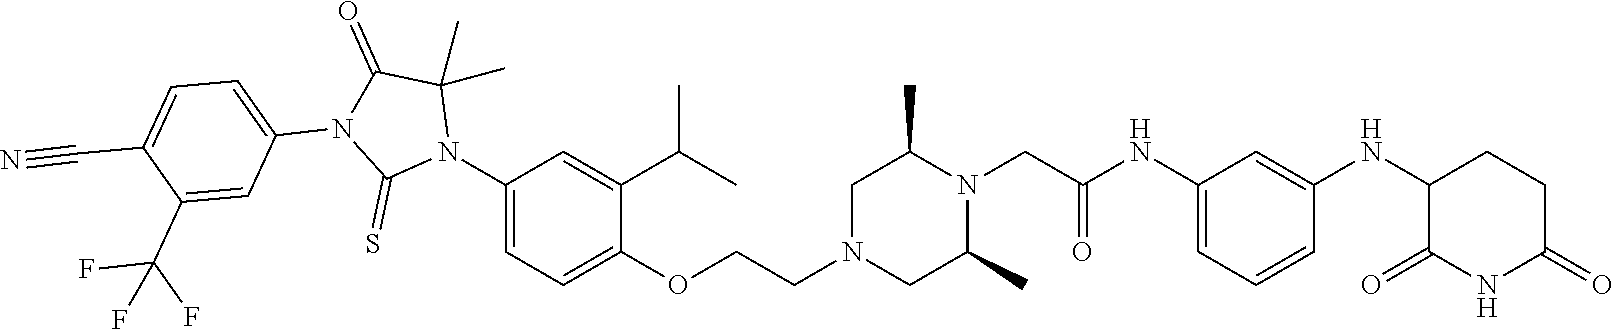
C1=C(NC(CN2C(C)CN(CCOC3=CC=C(N4C(C)(C)C(=O)N(C5=CC=C(C#N)C(C(F)(F)F)=C5)C4=S)C=C3C(C)C)CC2C)=O)C=C(NC2C(=O)NC(=O)CC2)C=C1
